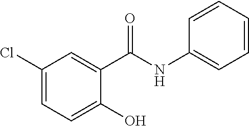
C1(Cl)=CC=C(O)C(C(NC2=CC=CC=C2)=O)=C1
